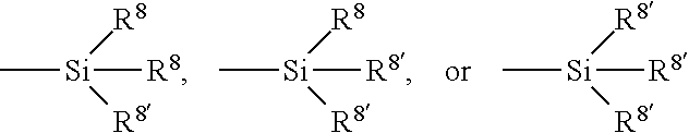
C[Si]([R8])([R8])[R8].C[Si]([R8])([R8])[R8].C[Si]([R8])([R8])[R8]
